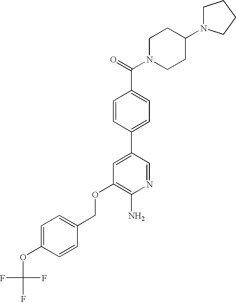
C1=CC(OC(F)(F)F)=CC=C1COC1=C(N)N=CC(C2=CC=C(C(=O)N3CCC(N4CCCC4)CC3)C=C2)=C1
